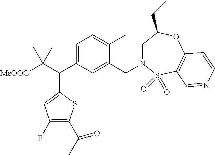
C1=C(C(C([MeOOC])(C)C)C2=CC(F)=C(C(C)=O)S2)C=C(CN2CC(CC)OC3=C(S2(=O)=O)C=NC=C3)C(C)=C1
